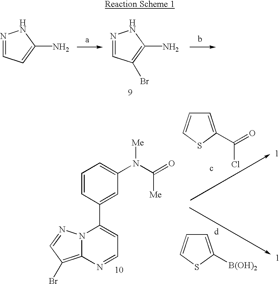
N1=CC=C(N)N1.N1=CC(Br)=C(N)N1.N12C(=C(Br)C=N1)N=CC=C2C1=CC(N(C([Me])=O)[Me])=CC=C1.C1=C(C(Cl)=O)SC=C1.C1=C([B(OH)2])SC=C1
